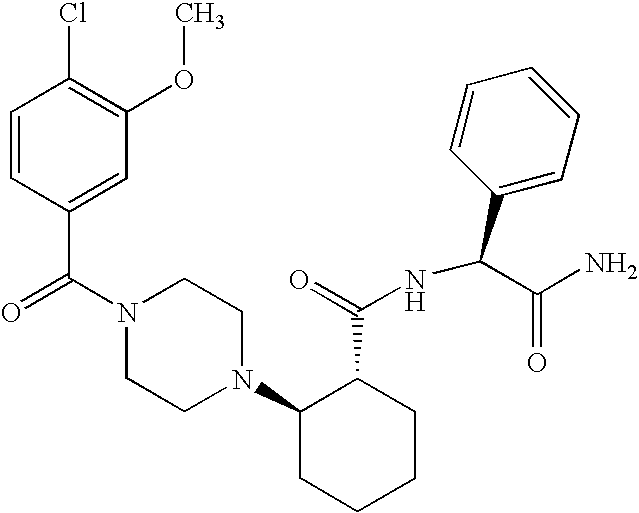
C(N1CCN(C2CCCCC2C(=O)NC(C2=CC=CC=C2)C(N)=O)CC1)(=O)C1=CC(OC)=C(Cl)C=C1
